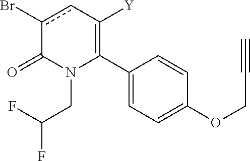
C1(C2=C([Y])cc(Br)C(=O)N2CC(F)F)=CC=C(OCC#C)C=C1
